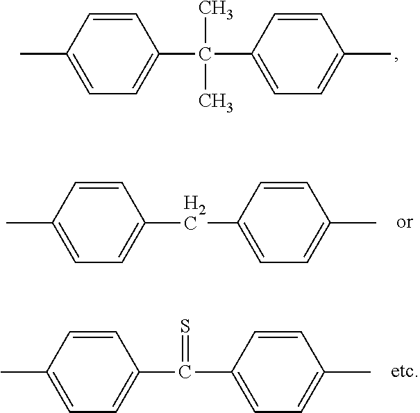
C1=C(C(C2=CC=C(C)C=C2)(C)C)C=CC(C)=C1.C1=C(CC2=CC=C(C)C=C2)C=CC(C)=C1.C1=C(C(C2=CC=C(C)C=C2)=S)C=CC(C)=C1
